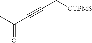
C(#CC[OTBMS])C(C)=O
